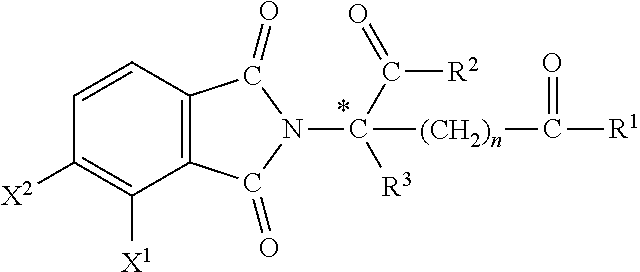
C1=CC2=C(C([X1])=C1[X2])C(=O)N(C(C(=O)[R2])([R3])[(CH2)n]C([R1])=O)C2=O
